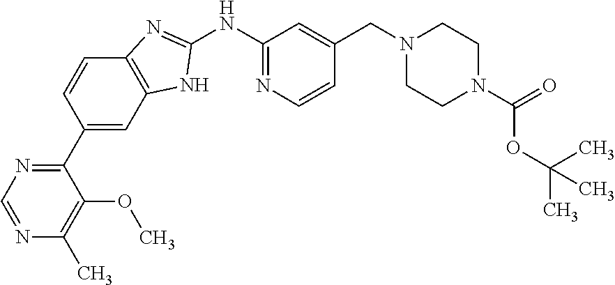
C1(NC2=NC=CC(CN3CCN(C(OC(C)(C)C)=O)CC3)=C2)=NC2=C(N1)C=C(C1=NC=NC(C)=C1OC)C=C2
